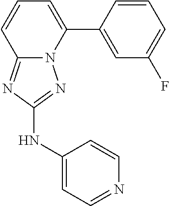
C1=CC(C2=CC=CC3=NC(NC4=CC=NC=C4)=NN23)=CC(F)=C1
